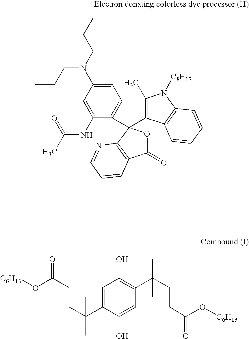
CCCN(CCC)C1=CC=C(C2(C3=C(C)N([C8H17])C4=C3C=CC=C4)OC(=O)C3=C2N=CC=C3)C(NC(C)=O)=C1.[C6H13]OC(=O)CCC(C1=CC(O)=C(C(C)(CCC(O[C6H13])=O)C)C=C1O)(C)C
